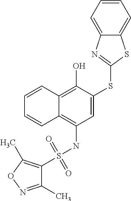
C1=CC2=C(O)C(SC3=NC4=CC=CC=C4S3)=CC(NS(=O)(=O)C3=C(C)ON=C3C)=C2C=C1
